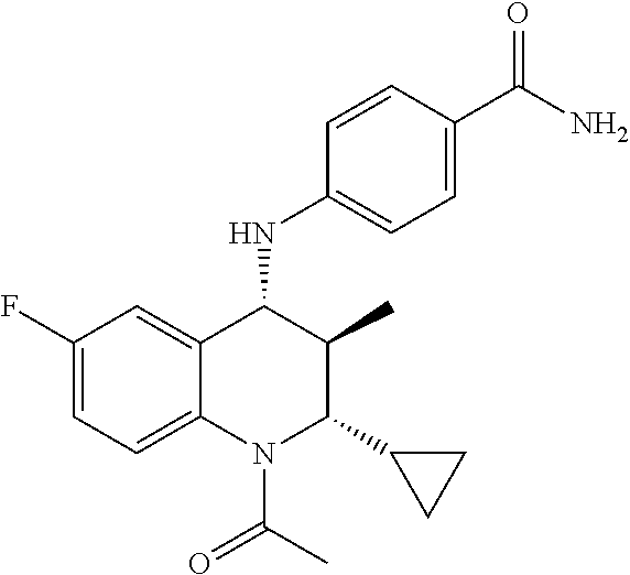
C1(F)=CC=C2C(=C1)C(NC1=CC=C(C(N)=O)C=C1)C(C)C(C1CC1)N2C(C)=O
